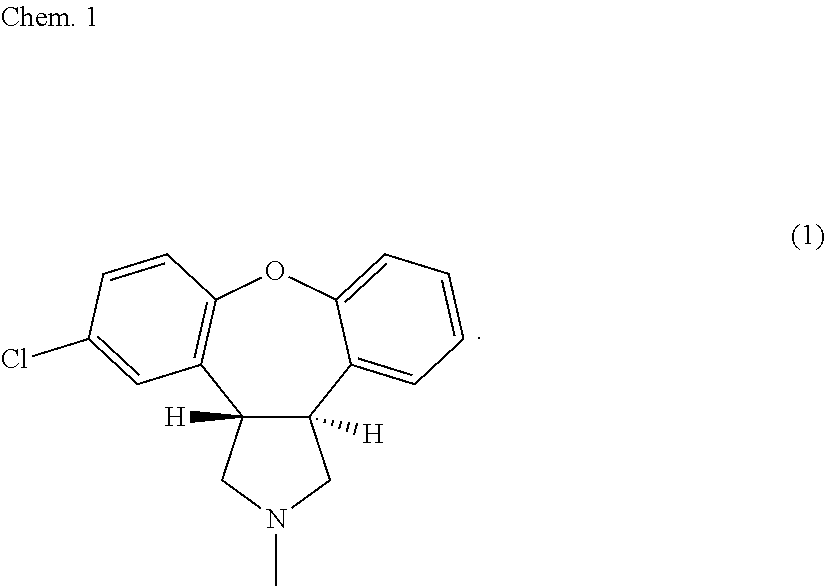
C12([H])C([H])(C3=CC=CC=C3OC3=C1C=C(Cl)C=C3)CN(C)C2
